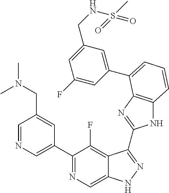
C1=NC=C(C2=NC=C3C(=C2F)C(C2=NC4=C(N2)C=CC=C4C2=CC(CNS(C)(=O)=O)=CC(F)=C2)=NN3)C=C1CN(C)C
